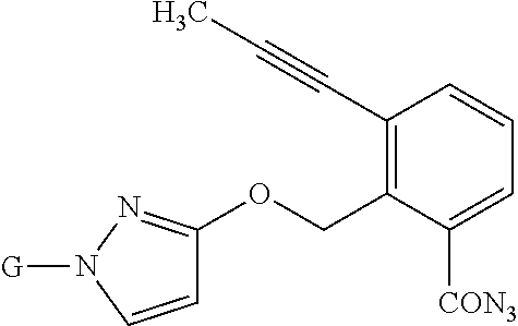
C1=CN([G])N=C1OCC1=C(C#CC)C=CC=C1[CON3]
